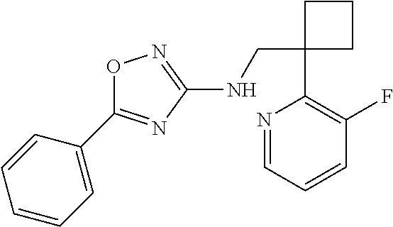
C1(CNC2=NOC(C3=CC=CC=C3)=N2)(C2=C(F)C=CC=N2)CCC1
